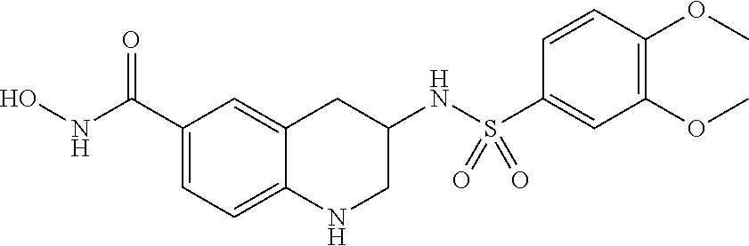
C1(C(NO)=O)=CC=C2C(=C1)CC(NS(C1=CC(OC)=C(OC)C=C1)(=O)=O)CN2
